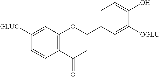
C1([GLUO])=CC2=C(C=C1)C(=O)CC(C1=CC=C(O)C([OGLU])=C1)O2
